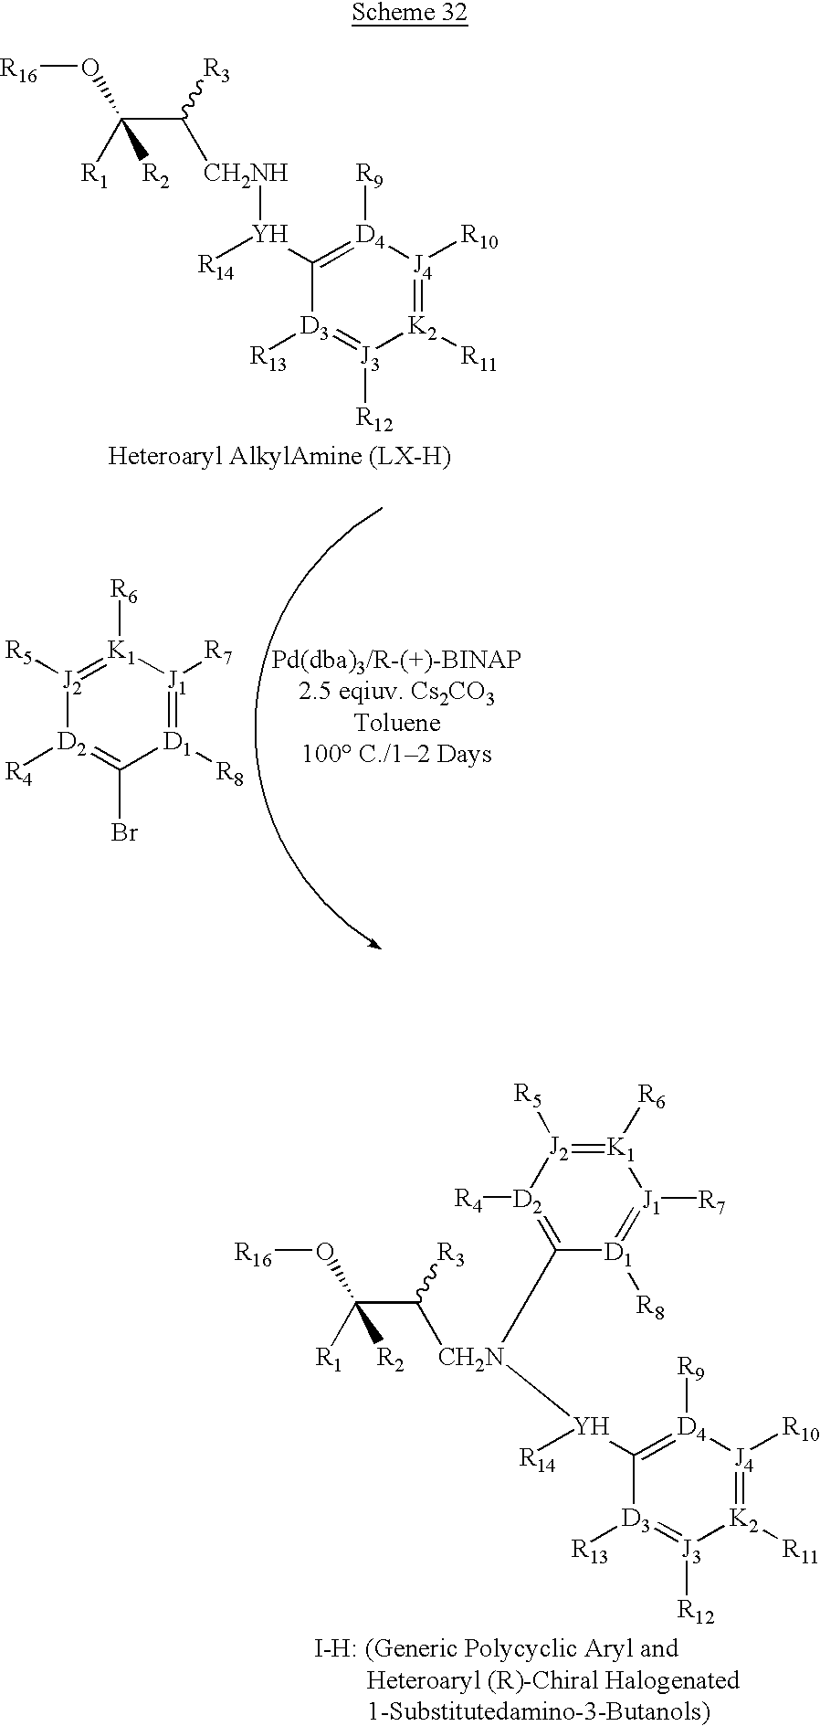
[R16]OC([R1])(C([R3])[CH2NH][Y]([R14])C1=[D4]([R9])[J4]([R10])=[K2]([R11])[J3]([R12])=[D3]1[R13])[R2].[R7][J1]1=[D1]([R8])C(Br)=[D2]([R4])[J2]([R5])=[K1]1[R6].[R16]OC([R1])(C([R3])[CH2N]([Y]([R14])C1=[D4]([R9])[J4]([R10])=[K2]([R11])[J3]([R12])=[D3]1[R13])C1=[D2]([R4])[J2]([R5])=[K1]([R6])[J1]([R7])=[D1]1[R8])[R2]
